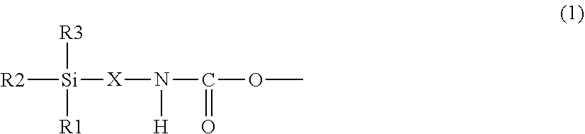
[R2][Si]([R3])([R1])[X]N(C(OC)=O)[H]
